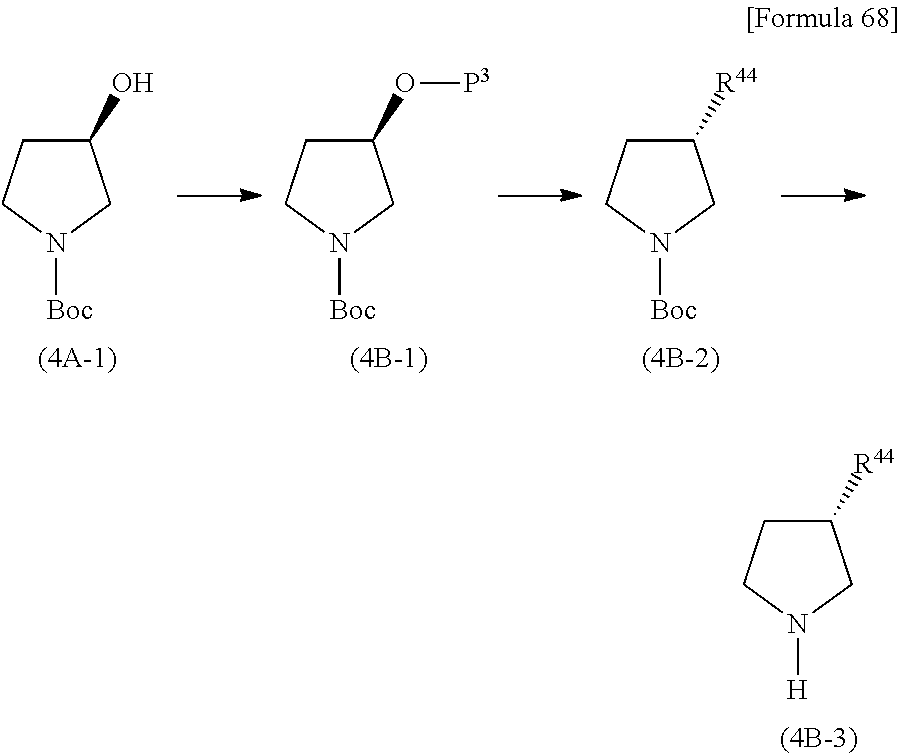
C1(O)CCN([Boc])C1.C1([R44])CCN([Boc])C1.C1(O[P3])CCN([Boc])C1.C1([R44])CCN([H])C1
